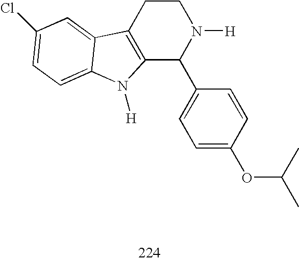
C12=C(CCN([H])C1C1=CC=C(OC(C)C)C=C1)C1=CC(Cl)=CC=C1N2[H]
